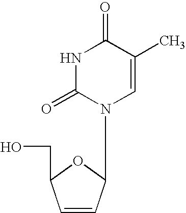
N1(C2C=CC(CO)O2)C=C(C)C(=O)NC1=O
